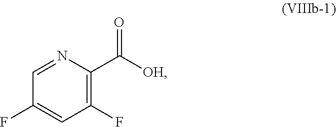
C1=C(F)C=NC(C(=O)[OH])=C1F
